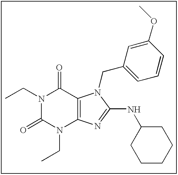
N1(CC)C(=O)N(CC)C2=C(C1=O)N(CC1=CC=CC(OC)=C1)C(NC1CCCCC1)=N2
